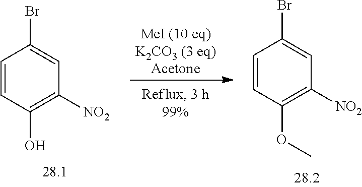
[MeI (10 eq)K2CO3 (3 eq)Acetone].C1=CC(O)=C([NO2])C=C1Br.C1=CC(OC)=C([NO2])C=C1Br
